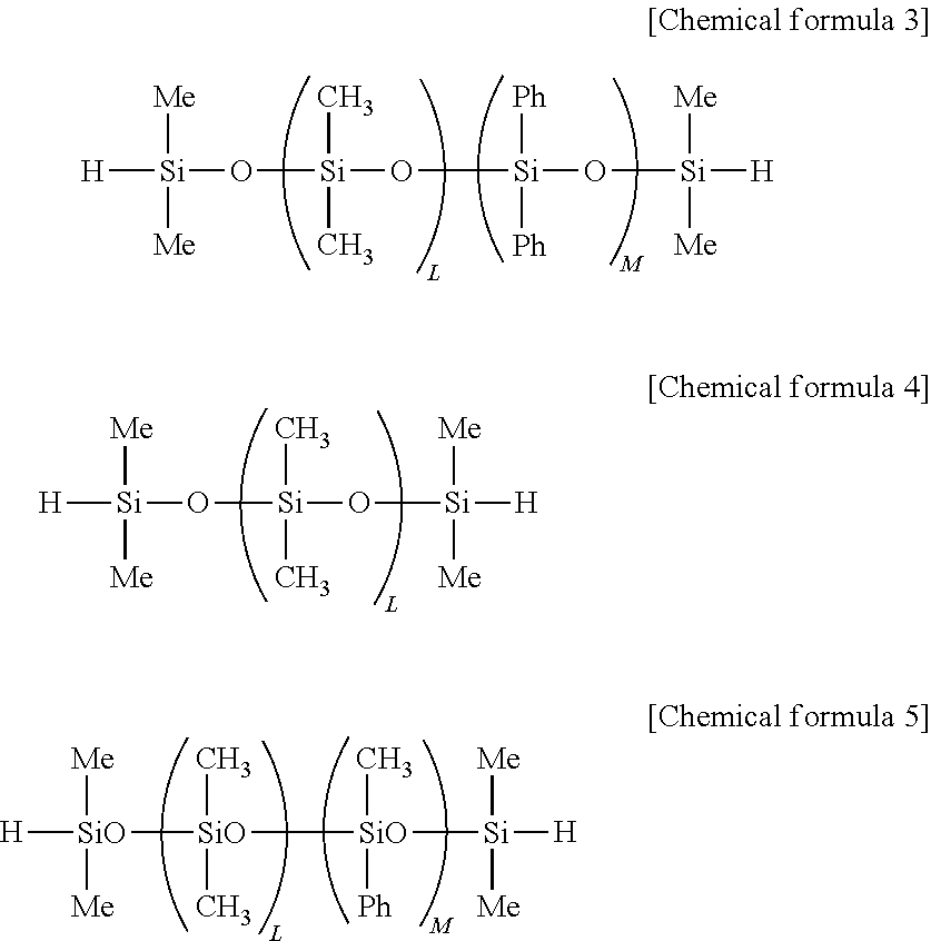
[H][Si](O[Si](O[Si](O[Si]([H])([Me])[Me])([Ph])[Ph])(C)C)([Me])[Me].[H][Si](O[Si](O[Si]([H])([Me])[Me])(C)C)([Me])[Me].[H][SiO]([Me])([Me])[SiO](C)(C)[SiO](C)([Ph])[Si]([H])([Me])[Me]
